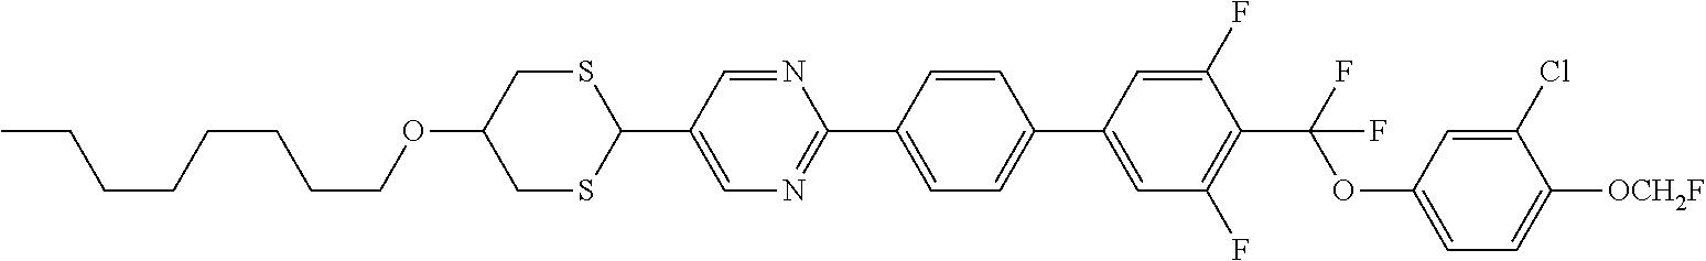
CCCCCCCCOC1CSC(C2=CN=C(C3=CC=C(C4=CC(F)=C(C(F)(OC5=CC=C([OCH2F])C(Cl)=C5)F)C(F)=C4)C=C3)N=C2)SC1
